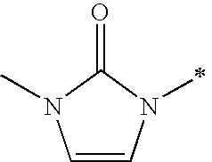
C1=CN(C)C(=O)N1C
